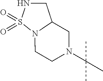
C1CN(C(C)(C)C)CC2CNS(=O)(=O)N12
